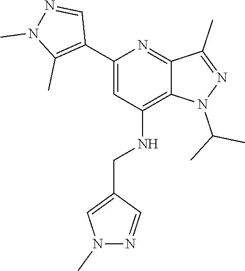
N1(C(C)C)N=C(C)C2=NC(C3=C(C)N(C)N=C3)=CC(NCC3=CN(C)N=C3)=C12
